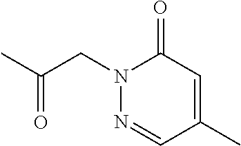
CC(CN1C(=O)C=C(C)C=N1)=O
